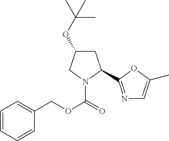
C1(OC(C)(C)C)CC(C2=NC=C(C)O2)N(C(=O)OCC2=CC=CC=C2)C1
